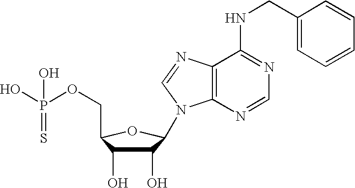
C1(O)C(O)C(COP(O)(O)=S)OC1N1C2=C(N=C1)C(NCC1=CC=CC=C1)=NC=N2
